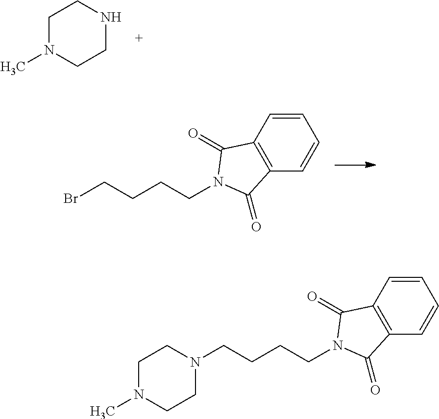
C1N(C)CCNC1.BrCCCCN1C(=O)C2=C(C=CC=C2)C1=O.N1(CCCCN2C(=O)C3=C(C=CC=C3)C2=O)CCN(C)CC1
